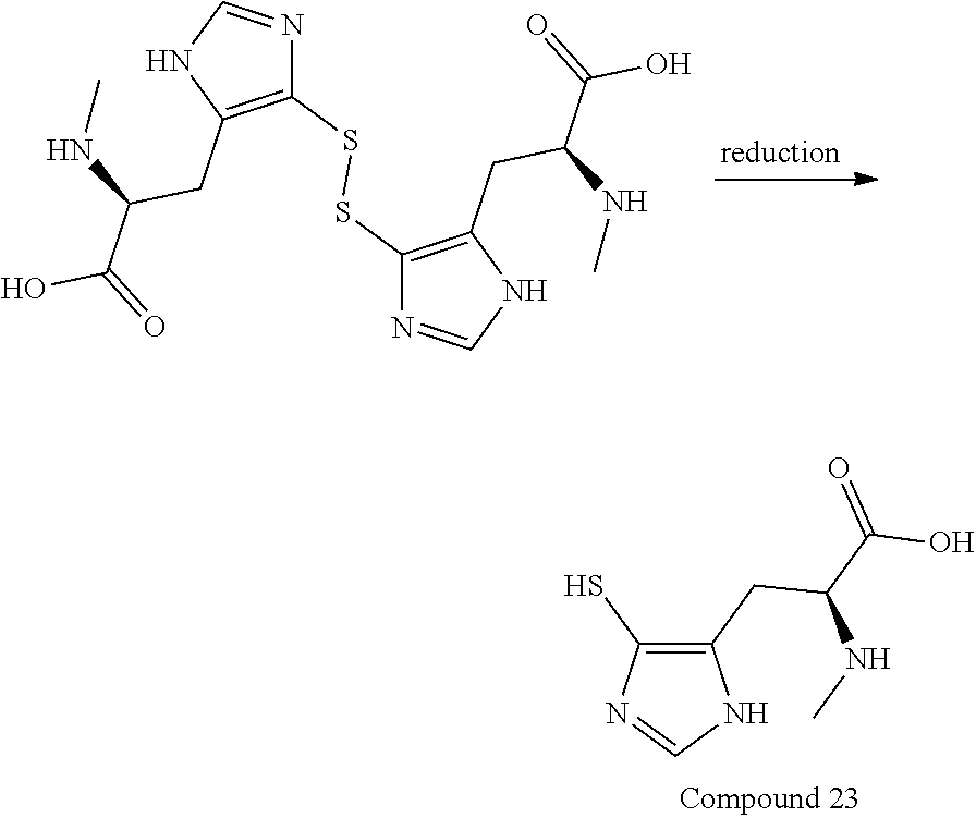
C1(CC(C(=O)O)NC)=C(SSC2=C(CC(C(O)=O)NC)NC=N2)N=CN1.C1(CC(C(=O)O)NC)=C(S)N=CN1
